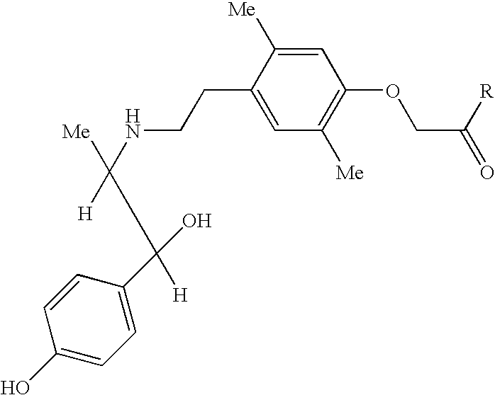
C1=C(CCNC(CC(C2=CC=C(O)C=C2)(O)[H])([H])[Me])C([Me])=CC(OCC(=O)[R])=C1[Me]
